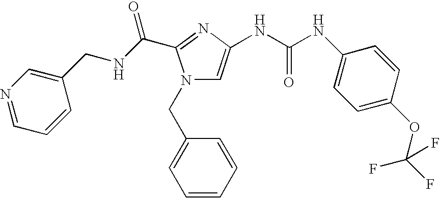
C1=NC=C(CNC(=O)C2=NC(NC(NC3=CC=C(OC(F)(F)F)C=C3)=O)=CN2CC2=CC=CC=C2)C=C1
